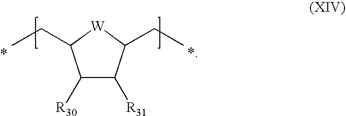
C1([R30])C([R31])C(CC)[W]C1CC
